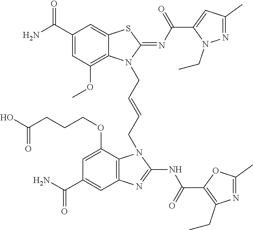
NC(C1=CC(OC)=C2C(=C1)SC(=NC(=O)C1=CC(C)=NN1CC)N2CC=CCN1C2=C(C=C(C(N)=O)C=C2OCCCC(O)=O)N=C1NC(=O)C1=C(CC)N=C(C)O1)=O
